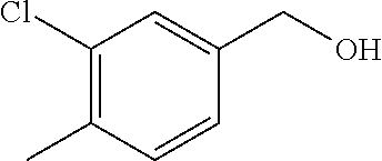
C1(Cl)=C(C)C=CC(CO)=C1
